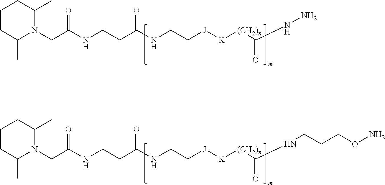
C1CC(C)N(CC(NCCC(NCC[J][K][(CH2)n]C(NN)=O)=O)=O)C(C)C1.C1CC(C)N(CC(NCCC(NCC[J][K][(CH2)n]C(NCCCON)=O)=O)=O)C(C)C1
